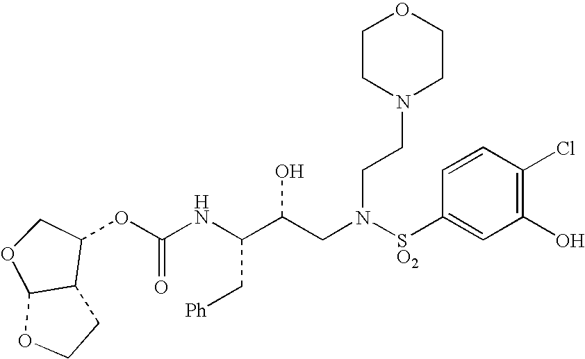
C(NC(C(CN([SO2]C1=CC(O)=C(Cl)C=C1)CCN1CCOCC1)O)C[Ph])(=O)OC1C2C(OC1)OCC2
